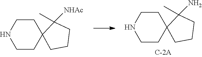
C1CC2(CCN1)C(C)(N)CCC2.C1CC2(CCN1)C(C)([NHAc])CCC2
